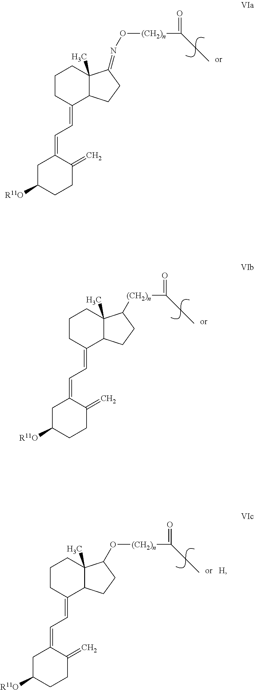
C1CC(=CC=C2CC([R11O])CCC2=C)C2C(C)(C1)C(=NO[(CH2)n]C(=O)CC)CC2.C1CC(=CC=C2CC([R11O])CCC2=C)C2C(C)(C1)C([(CH2)n]C(=O)CC)CC2.C1CC(=CC=C2CC([R11O])CCC2=C)C2C(C)(C1)C(O[(CH2)n]C(=O)CC)CC2
